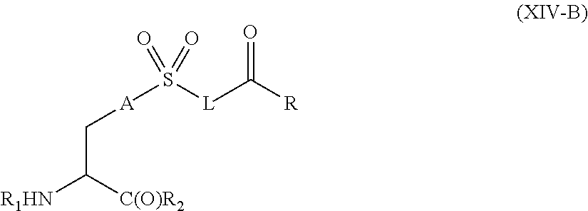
[A](S([L]C([R])=O)(=O)=O)CC([R1HN])[C(O)R2]
